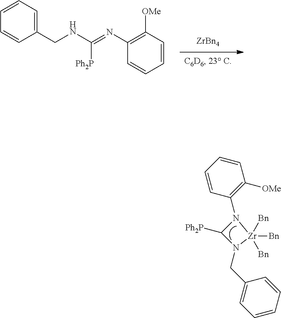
[ZrBn4].C1(CNC(=NC2=C([OMe])C=CC=C2)[Ph2P])=CC=CC=C1.[Ph2P]C1N(CC2=CC=CC=C2)[Zr]([Bn])([Bn])([Bn])N1C1=C([OMe])C=CC=C1
